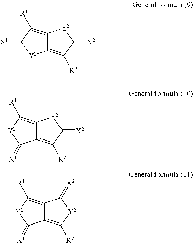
C1([R2])=C2C(=C([R1])C(=[X1])[Y1]2)[Y2]C1=[X2].C1([R2])=C2C(=C([R1])[Y1]C2=[X1])[Y2]C1=[X2].C1([R2])=C2C(=C([R1])[Y1]C2=[X1])C(=[X2])[Y2]1
